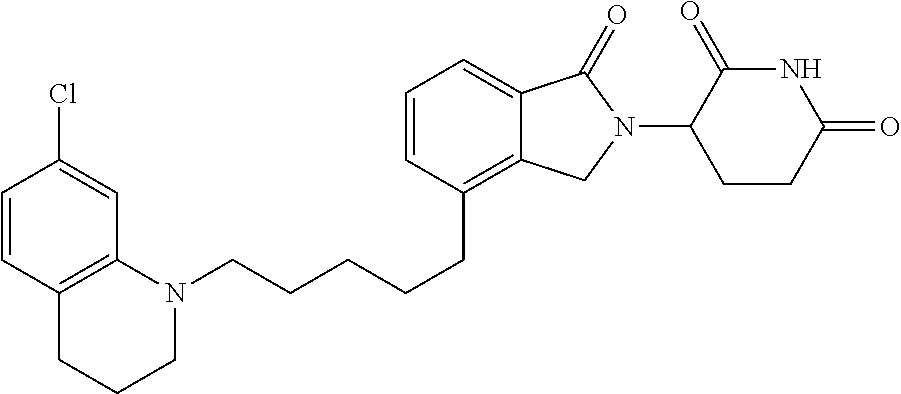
C(CCCC1=C2C(=CC=C1)C(=O)N(C1C(=O)NC(=O)CC1)C2)CN1C2=C(C=CC(Cl)=C2)CCC1
